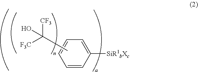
C1=CC([SiR1bXc])=CC=C1.CC([F3C])([CF3])O
